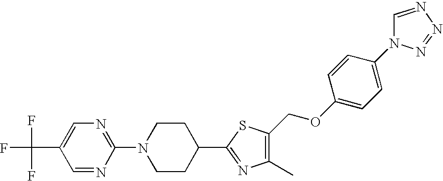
N1(C2=NC=C(C(F)(F)F)C=N2)CCC(C2=NC(C)=C(COC3=CC=C(N4C=NN=N4)C=C3)S2)CC1
